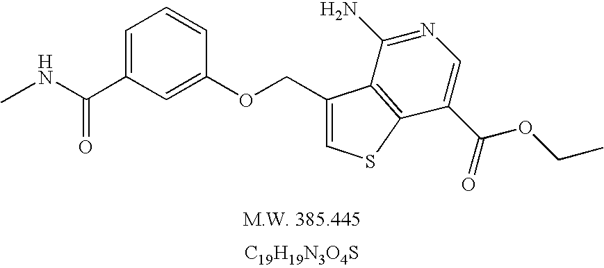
C(C1=CC=CC(OCC2=CSC3=C2C(N)=NC=C3C(=O)OCC)=C1)(=O)NC.[C19H19N3O4S]
